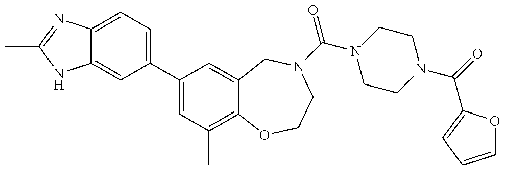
C12=CC=C(C3=CC(C)=C4C(=C3)CN(C(=O)N3CCN(C(=O)C5=CC=CO5)CC3)CCO4)C=C1NC(C)=N2
